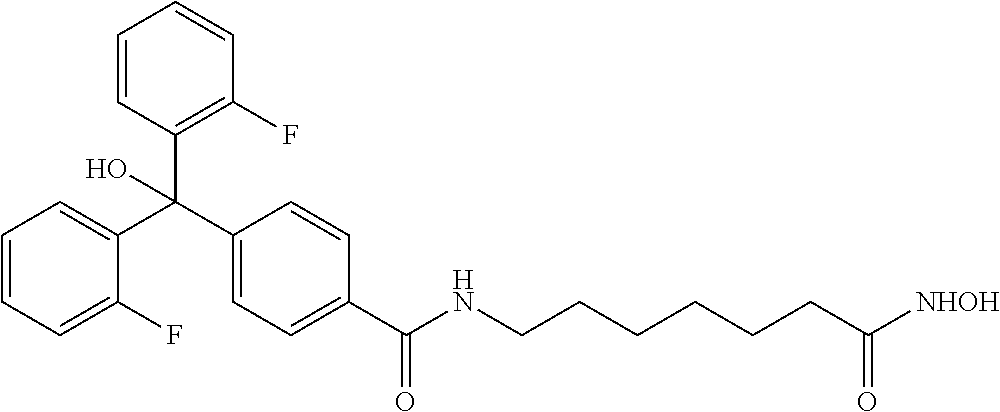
C1(C(C2=CC=CC=C2F)(C2=C(F)C=CC=C2)O)=CC=C(C(=O)NCCCCCCC([NHOH])=O)C=C1
